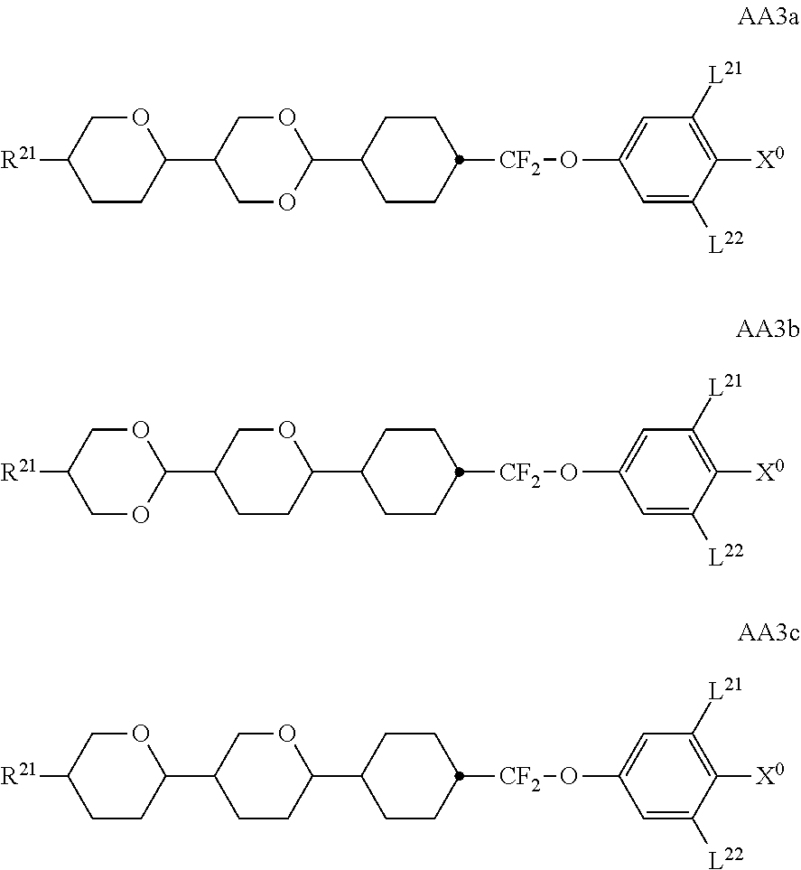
[R21]C1CCC(C2COC(C3CCC([CF2]OC4=CC([L21])=C([X0])C([L22])=C4)CC3)OC2)OC1.[R21]C1COC(C2CCC(C3CCC([CF2]OC4=CC([L21])=C([X0])C([L22])=C4)CC3)OC2)OC1.[R21]C1CCC(C2CCC(C3CCC([CF2]OC4=CC([L21])=C([X0])C([L22])=C4)CC3)OC2)OC1
